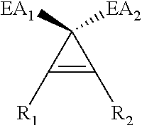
C1([R1])=C([R2])C1([EA2])[EA1]
